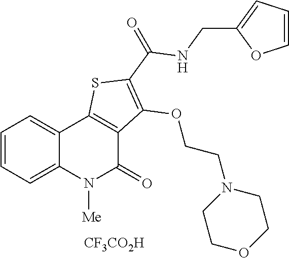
C1=CC=C2C(=C1)C1=C(C(=O)N2[Me])C(OCCN2CCOCC2)=C(C(NCC2=CC=CO2)=O)S1.[CF3CO2H]
